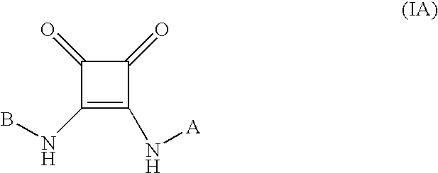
C1(NB)=C(N[A])C(=O)C1=O
